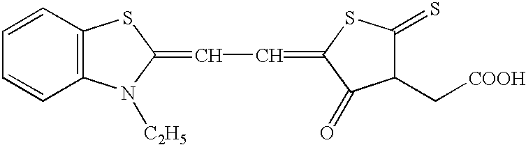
C1=CC=CC2=C1SC(=CC=C1C(=O)C(C[COOH])C(=S)S1)N2[C2H5]
